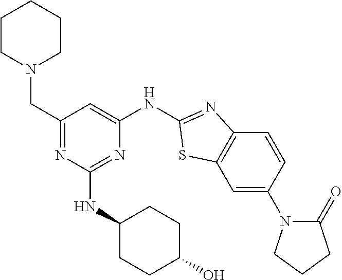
C1CN(CC2=NC(NC3CCC(O)CC3)=NC(NC3=NC4=C(C=C(N5C(=O)CCC5)C=C4)S3)=C2)CCC1
